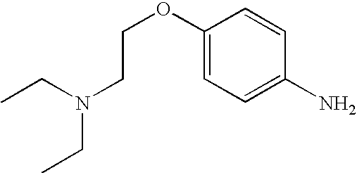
C1(OCCN(CC)CC)=CC=C(N)C=C1
